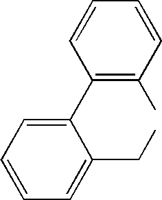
C1=CC=C(CC)C(C2=C(C)C=CC=C2)=C1
